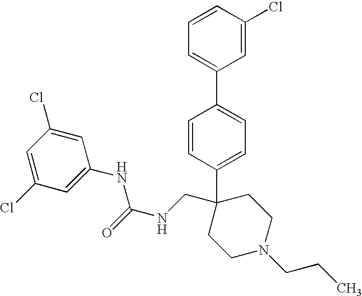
C1=C(C2(CNC(NC3=CC(Cl)=CC(Cl)=C3)=O)CCN(CCC)CC2)C=CC(C2=CC=CC(Cl)=C2)=C1
